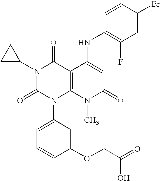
N1(C2CC2)C(=O)N(C2=CC=CC(OCC(=O)O)=C2)C2=C(C1=O)C(NC1=C(F)C=C(Br)C=C1)=CC(=O)N2C
